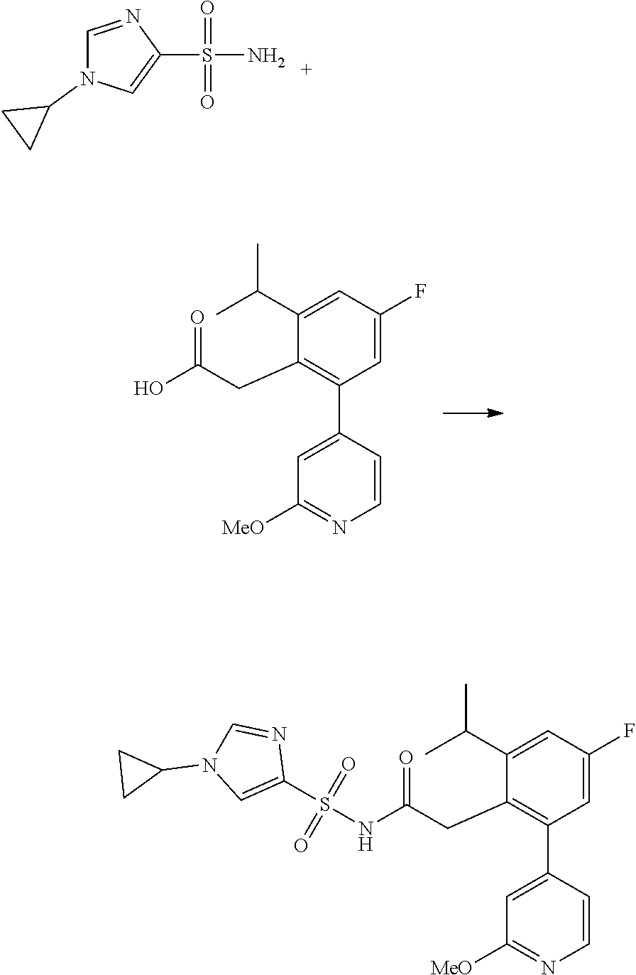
C1=C(F)C=C(C(C)C)C(CC(O)=O)=C1C1=CC([MeO])=NC=C1.C1=NC(S(N)(=O)=O)=CN1C1CC1.C1=C(F)C=C(C(C)C)C(CC(NS(C2=CN(C3CC3)C=N2)(=O)=O)=O)=C1C1=CC([MeO])=NC=C1
